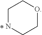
C1NCCOC1
